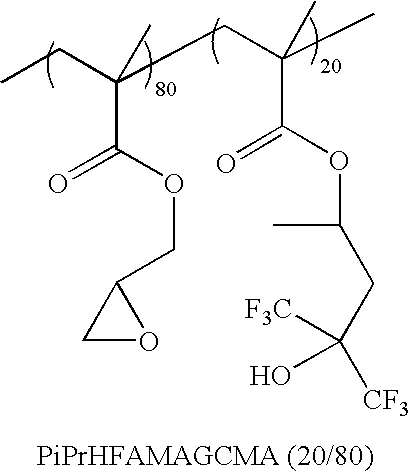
CCC(CC(C)(C(OC(C)CC([CF3])([F3C])O)=O)C)(C(OCC1CO1)=O)C
